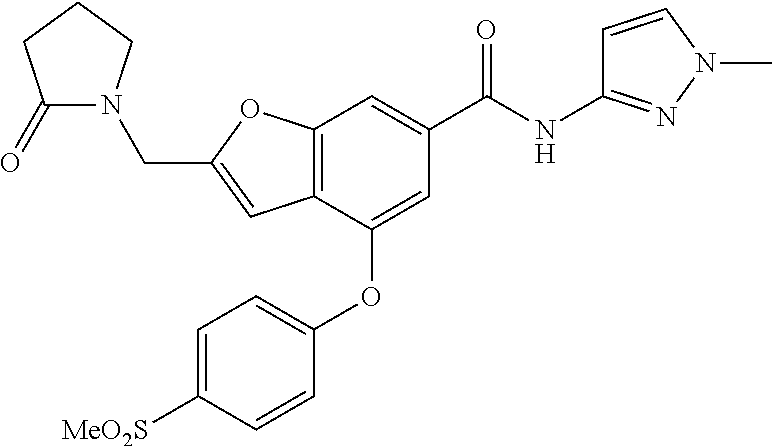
C12=C(C(OC3=CC=C([MeO2S])C=C3)=CC(C(NC3=NN(C)C=C3)=O)=C1)C=C(CN1C(=O)CCC1)O2
